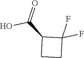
C(C1CCC1(F)F)(O)=O
